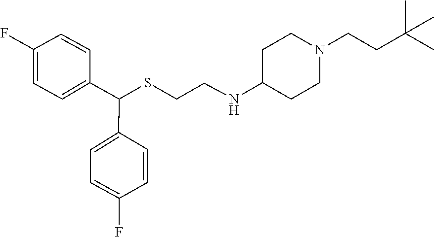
S(CCNC1CCN(CCC(C)(C)C)CC1)C(C1=CC=C(F)C=C1)C1=CC=C(F)C=C1
